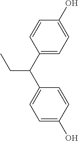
C1(C(C2=CC=C(O)C=C2)CC)=CC=C(O)C=C1
